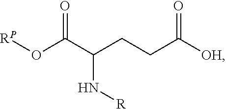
[RP]OC(C(CCC([OH])=O)N[R])=O
